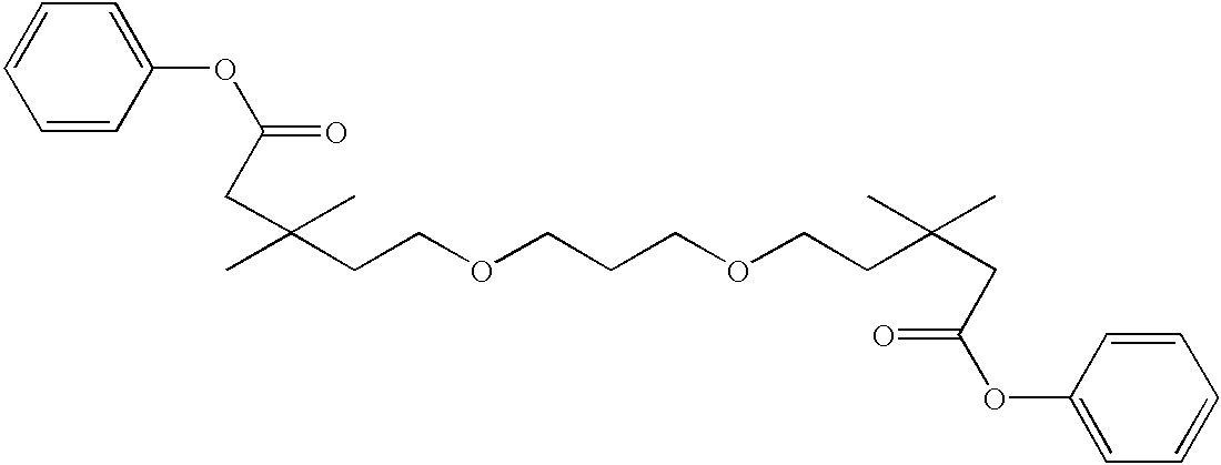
C1=CC(OC(=O)CC(CCOCCCOCCC(CC(OC2=CC=CC=C2)=O)(C)C)(C)C)=CC=C1
